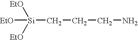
[EtO][Si]([EtO])([EtO])CCCN
